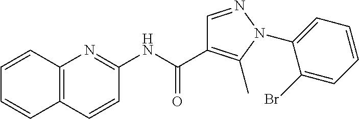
C12=C(C=CC(NC(C3=C(C)N(C4=CC=CC=C4Br)N=C3)=O)=N1)C=CC=C2
